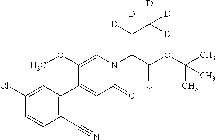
C(C(N1C=C(OC)C(C2=C(C#N)C=CC(Cl)=C2)=CC1=O)C(OC(C)(C)C)=O)(C([D])([D])[D])([D])[D]
